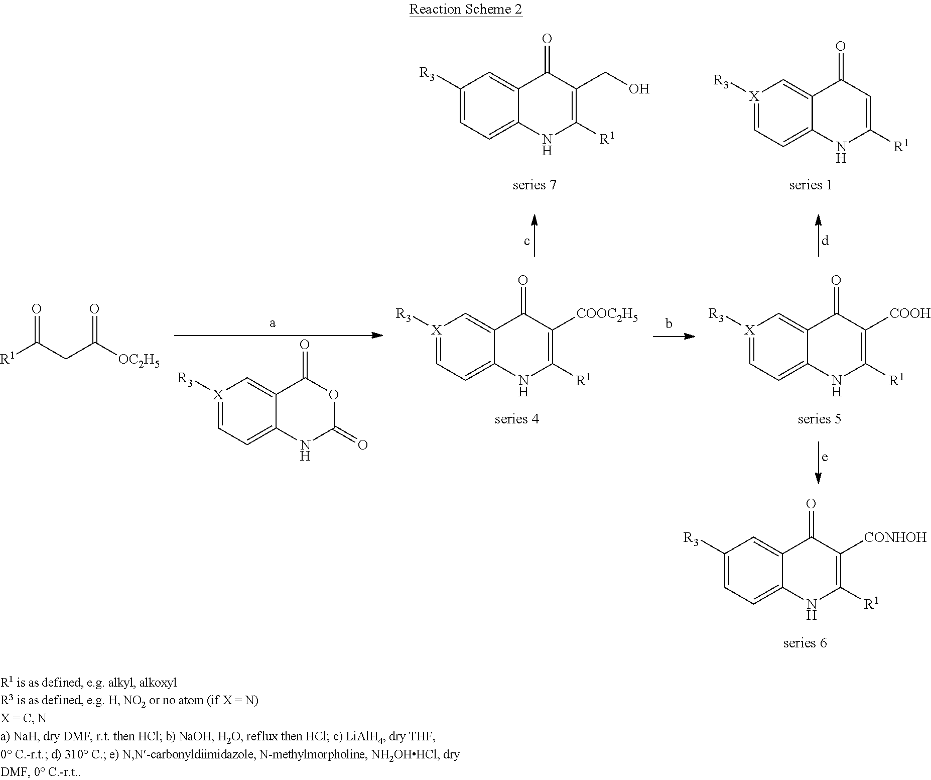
C1([R3])=CC=C2C(=C1)C(=O)C(CO)=C([R1])N2.[X]1([R3])=CC=C2C(=C1)C(=O)C=C([R1])N2.[X]1([R3])=CC=C2C(=C1)C(=O)OC(=O)N2.[R1]C(=O)CC([OC2H5])=O.[X]1([R3])=CC=C2C(=C1)C(=O)C([COOC2H5])=C([R1])N2.[X]1([R3])=CC=C2C(=C1)C(=O)C([COOH])=C([R1])N2.C1([R3])=CC=C2C(=C1)C(=O)C([CONHOH])=C([R1])N2
